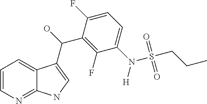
C12=NC=CC=C1C(C(O)C1=C(F)C(N(S(CCC)(=O)=O)[H])=CC=C1F)=CN2
